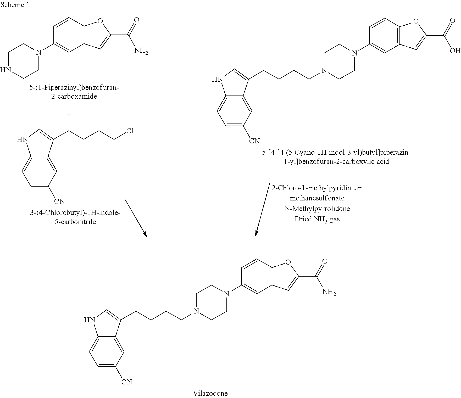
C12=C(C=CC(N3CCNCC3)=C1)OC(C(=O)N)=C2.C1=C([CN])C=C2C(=C1)NC=C2CCCCCl.C1=C([CN])C=C2C(=C1)NC=C2CCCCN1CCN(C2=CC3=C(C=C2)OC(C(=O)O)=C3)CC1.C1=C([CN])C=C2C(=C1)NC=C2CCCCN1CCN(C2=CC3=C(C=C2)OC(C(=O)N)=C3)CC1
